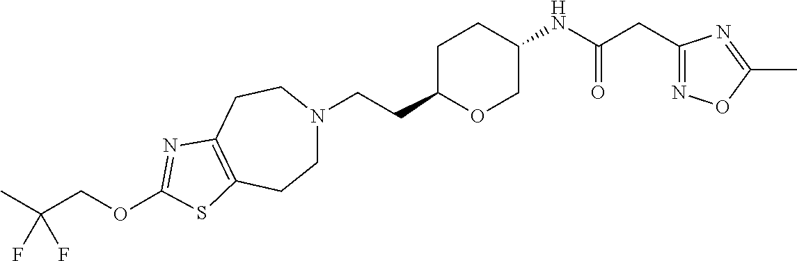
C(CC1CCC(NC(CC2=NOC(C)=N2)=O)CO1)N1CCC2=C(CC1)N=C(OCC(C)(F)F)S2
